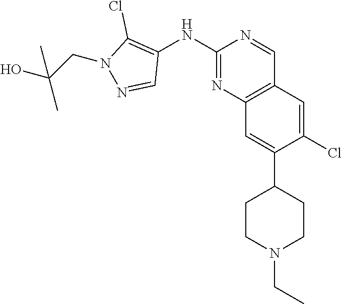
C12=C(C=C(Cl)C(C3CCN(CC)CC3)=C1)C=NC(NC1=C(Cl)N(CC(O)(C)C)N=C1)=N2
